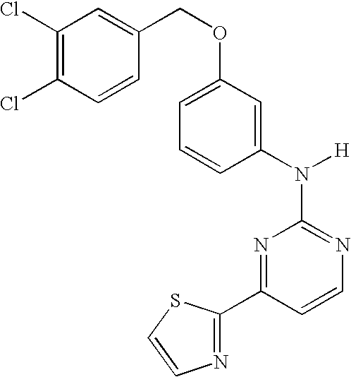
N1=C(N([H])C2=CC(OCC3=CC(Cl)=C(Cl)C=C3)=CC=C2)N=C(C2=NC=CS2)C=C1
